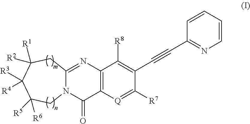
C12=C([Q]=C([R7])C(C#CC3=NC=CC=C3)=C1[R8])C(=O)N1C(=N2)CC([R2])([R1])C([R3])([R4])C([R5])([R6])C1
